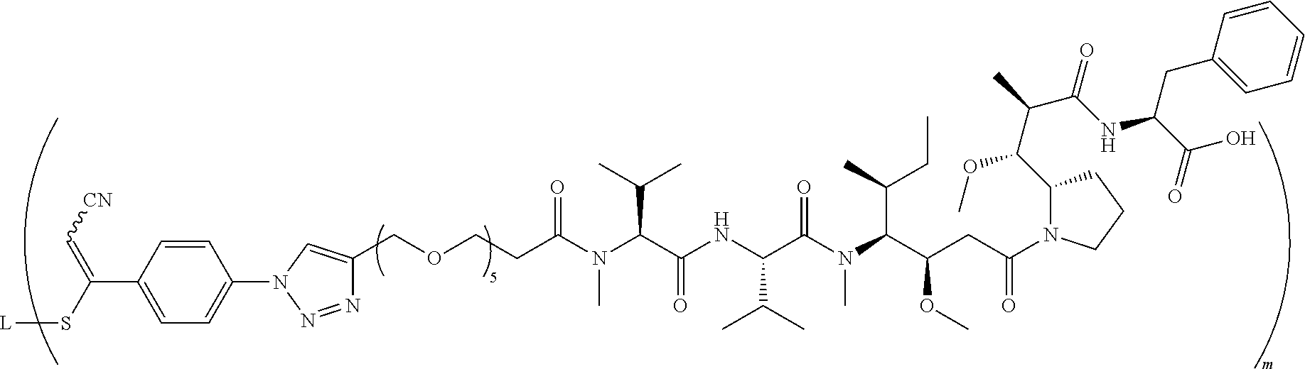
N1=NN(C2=CC=C(C(=C[CN])S[L])C=C2)C=C1COCCC(=O)N(C)C(C(C)C)C(=O)NC(C(=O)N(C)C(C(CC)C)C(OC)CC(=O)N1C(C(OC)C(C(=O)NC(CC2=CC=CC=C2)C(O)=O)C)CCC1)C(C)C
